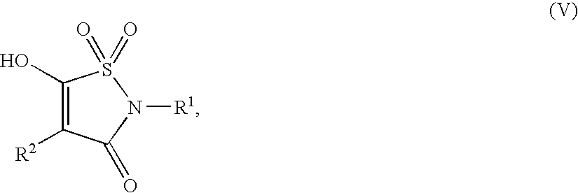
C1(O)=C([R2])C(=O)N([R1])S1(=O)=O
